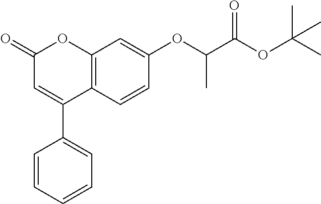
C12=C(C=CC(OC(C(OC(C)(C)C)=O)C)=C1)C(C1=CC=CC=C1)=CC(=O)O2
